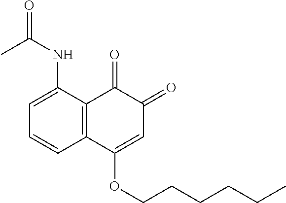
C12=C(C(NC(=O)C)=CC=C1)C(=O)C(=O)C=C2OCCCCCC
